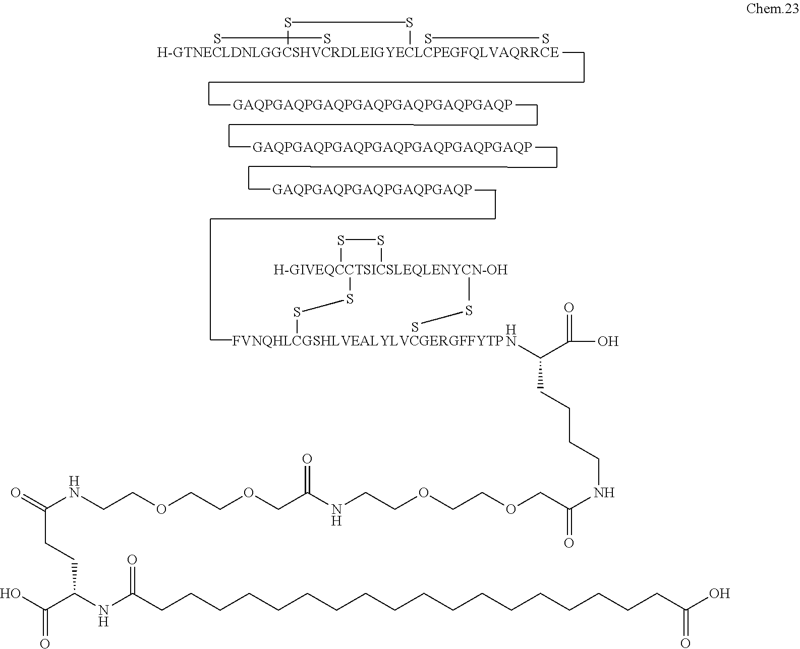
S.O=C(NCCOCCOCC(NCCOCCOCC(NCCCCC(N)C(O)=O)=O)=O)CCC(NC(CCCCCCCCCCCCCCCCCCC(O)=O)=O)C(O)=O.S.S.S.S.S.S.S.S.S.S.S
